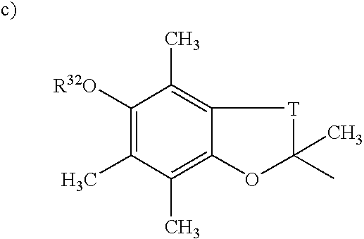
C1(C)=C2C(=C(C)C([R32O])=C1C)[T]C(C)(C)O2
